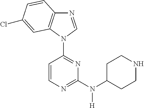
N1=CN(C2=NC(N(C3CCNCC3)[H])=NC=C2)C2=C1C=CC(Cl)=C2
